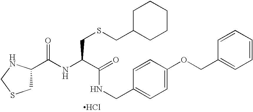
Cl.C1C(C(NC(C(NCC2=CC=C(OCC3=CC=CC=C3)C=C2)=O)CSCC2CCCCC2)=O)NCS1
